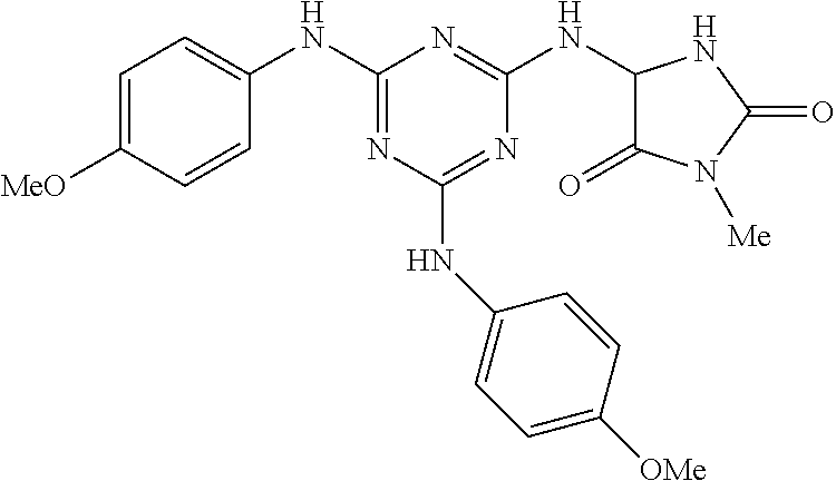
C1=C([MeO])C=CC(NC2=NC(NC3=CC=C([OMe])C=C3)=NC(NC3C(=O)N([Me])C(=O)N3)=N2)=C1
